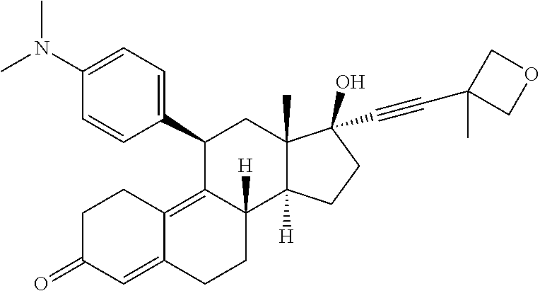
C1(C2=CC=C(N(C)C)C=C2)C2=C3C(=CC(=O)CC3)CCC2([H])C2([H])C(C)(C1)C(C#CC1(C)COC1)(O)CC2
